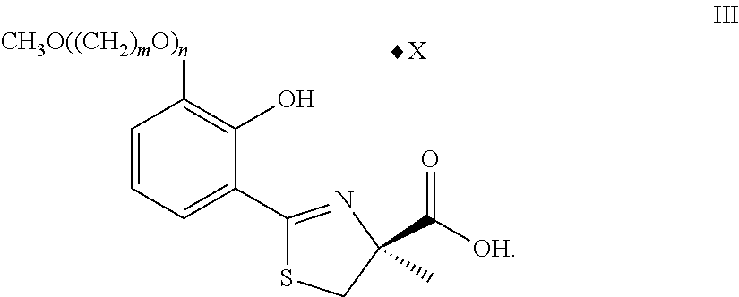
C1=CC=C(C2=NC(C([OH])=O)(C)CS2)C(O)=C1[CH3O((CH2)mO)n]
